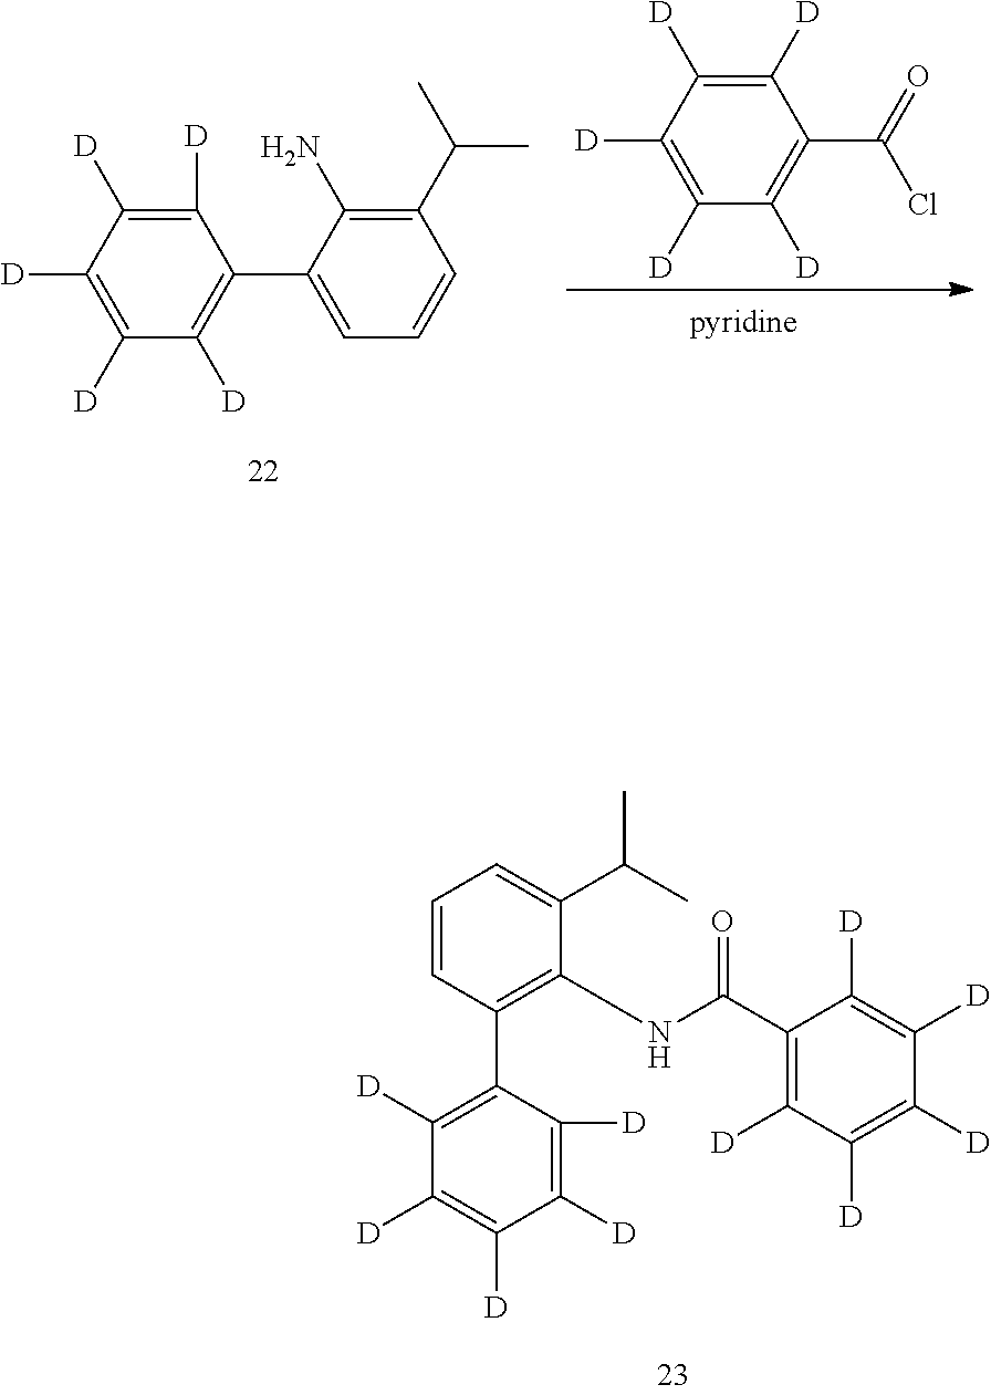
C1([D])=C([D])C([D])=C([D])C([D])=C1C(=O)Cl.C1([D])=C([D])C([D])=C([D])C([D])=C1C1=CC=CC(C(C)C)=C1N.C1([D])=C([D])C(C2=C(NC(C3=C([D])C([D])=C([D])C([D])=C3[D])=O)C(C(C)C)=CC=C2)=C([D])C([D])=C1[D]
